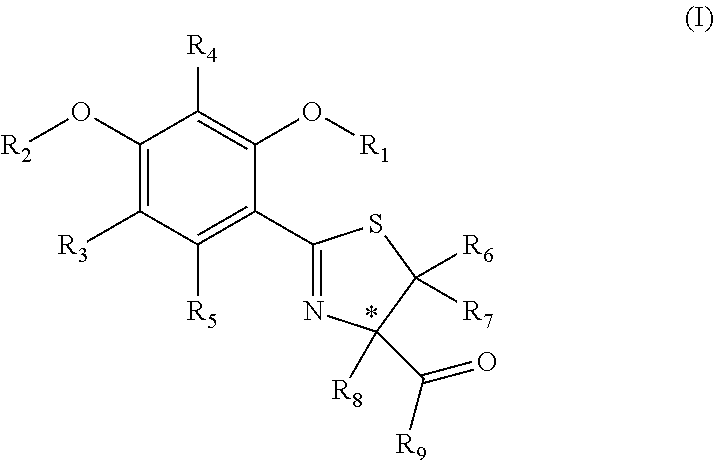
C1(O[R2])=C([R3])C([R5])=C(C2=NC([R8])(C(=O)[R9])C([R6])([R7])S2)C(O[R1])=C1[R4]
